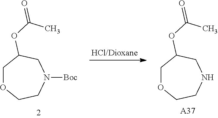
C1OCCN([Boc])CC1OC(=O)C.C1OCCNCC1OC(=O)C.[A37]
